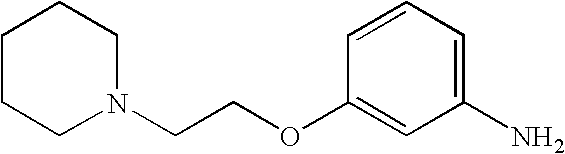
C1=CC=C(N)C=C1OCCN1CCCCC1
